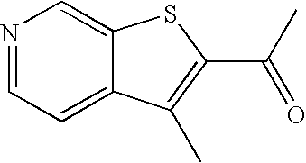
N1=CC=C2C(=C1)SC(C(C)=O)=C2C
